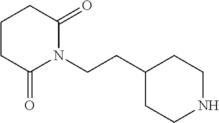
C1CC(=O)N(CCC2CCNCC2)C(=O)C1
